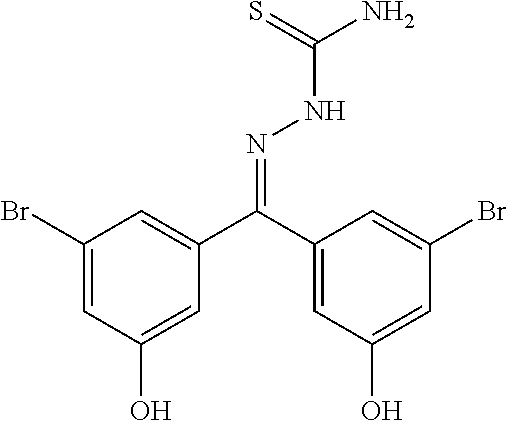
C1(Br)=CC(O)=CC(C(C2=CC(O)=CC(Br)=C2)=NNC(N)=S)=C1
